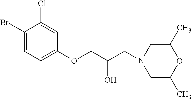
C1(Br)=CC=C(OCC(CN2CC(C)OC(C)C2)O)C=C1Cl
